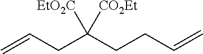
C(C(CCC=C)([EtO2C])[CO2Et])C=C
